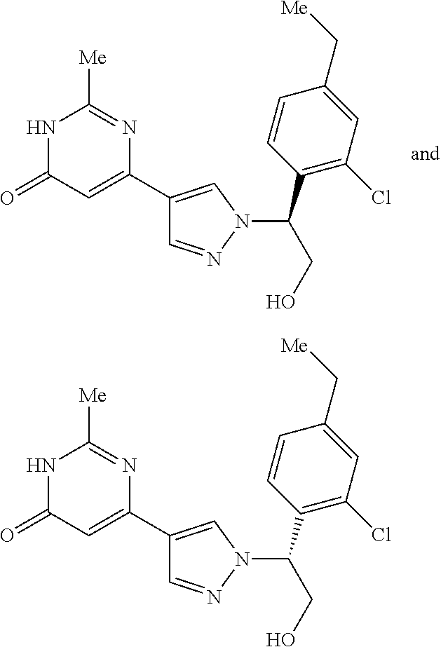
N1C(=O)C=C(C2=CN(C(CO)C3=C(Cl)C=C(C[Me])C=C3)N=C2)N=C1[Me].N1C(=O)C=C(C2=CN(C(CO)C3=C(Cl)C=C(C[Me])C=C3)N=C2)N=C1[Me]
